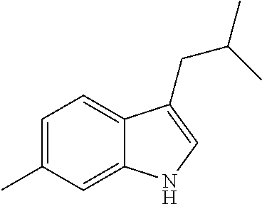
C1=C(C)C=C2C(=C1)C(CC(C)C)=CN2
